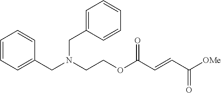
[OMe]C(C=CC(OCCN(CC1=CC=CC=C1)CC1=CC=CC=C1)=O)=O
